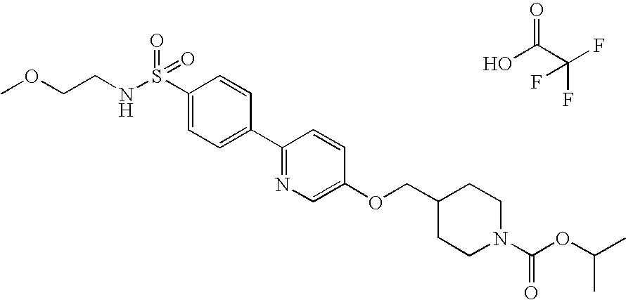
OC(C(F)(F)F)=O.S(C1=CC=C(C2=NC=C(OCC3CCN(C(OC(C)C)=O)CC3)C=C2)C=C1)(NCCOC)(=O)=O
